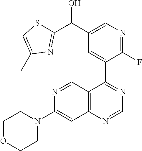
C12=C(C(C3=CC(C(C4=NC(C)=CS4)O)=CN=C3F)=NC=N1)C=NC(N1CCOCC1)=C2
